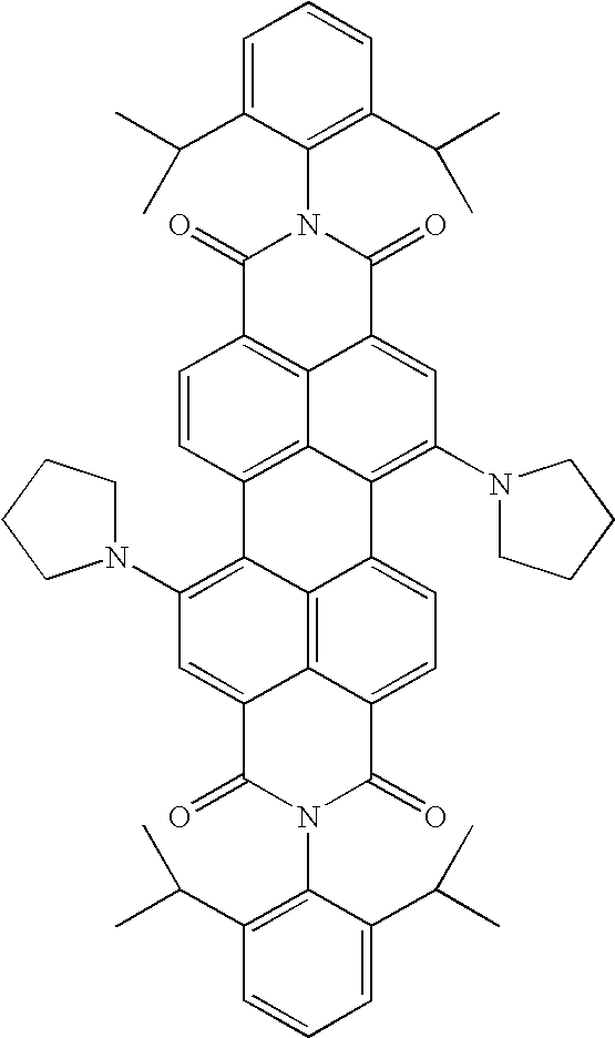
C1=C(C(C)C)C(N2C(=O)C3=C4C(=CC(N5CCCC5)=C5C4=C(C=C3)C3=C(N4CCCC4)C=C4C6=C3C5=CC=C6C(=O)N(C3=C(C(C)C)C=CC=C3C(C)C)C4=O)C2=O)=C(C(C)C)C=C1
